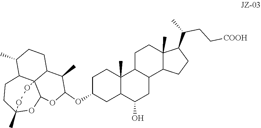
C1C(OC2OC3C45C(C(C)CCC4C2C)CCC(C)(O3)OO5)CC2C(C)(C1)C1C(CC2O)C2C(C)(CC1)C(C(CC[COOH])C)CC2
